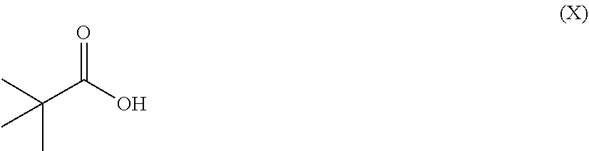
CC(C)(C)C(=O)O
